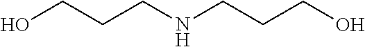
OCCCNCCCO
